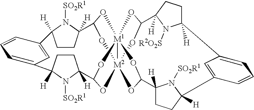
[SO2R1]N1C2([H])C3O[M2]456OC(O[M1]47(O3)OC(O5)C3([H])CCC([H])(N3[SO2R1])C3=CC(=CC=C3)C3([H])CCC([H])(C(O6)O7)N3[R2O2S])C3([H])N([SO2R1])C([H])(CC3)C3=CC=CC(=C3)C1([H])CC2
